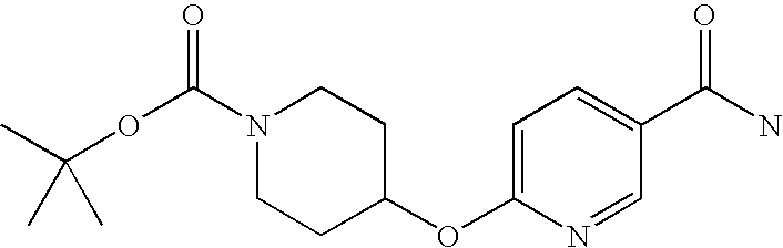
N1(C(OC(C)(C)C)=O)CCC(OC2=CC=C(C(N)=O)C=N2)CC1
